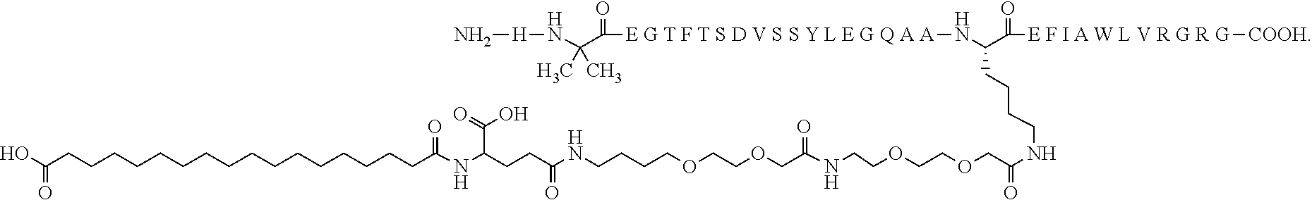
C(CCCCCCCCCCCCCCCCC(NC(CCC(NCCCCOCCOCC(NCCOCCOCC(NCCCCC(N[E G T F T S D V S S Y L E G Q A A]C(=O)C(N[H]N)(C)C)C([E F I A W L V R G R G][COOH])=O)=O)=O)=O)C(=O)O)=O)(O)=O
